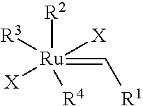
[R2][Ru]([R3])([X])(=C[R1])([X])[R4]
